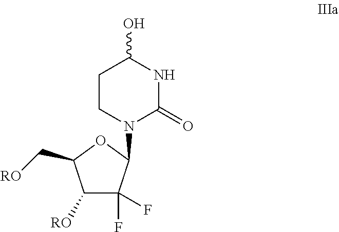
C1CN(C2C(F)(F)C([RO])C(C[RO])O2)C(=O)NC1O
